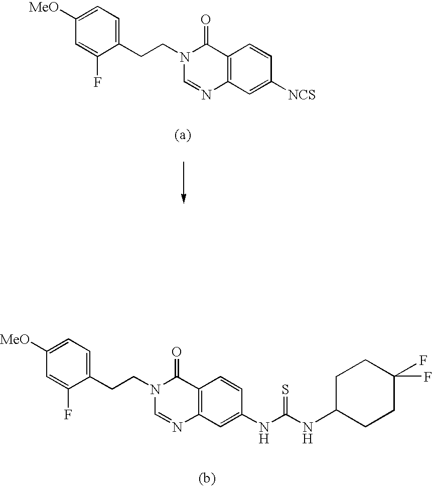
C1([MeO])=CC=C(CCN2C=NC3=C(C2=O)C=CC([NCS])=C3)C(F)=C1.C1([MeO])=CC=C(CCN2C=NC3=C(C2=O)C=CC(NC(=S)NC2CCC(F)(F)CC2)=C3)C(F)=C1
